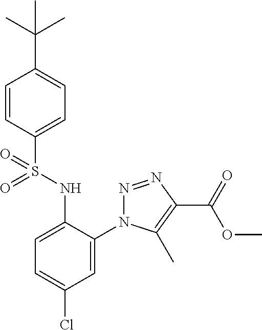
C1=CC(S(NC2=CC=C(Cl)C=C2N2N=NC(C(OC)=O)=C2C)(=O)=O)=CC=C1C(C)(C)C
